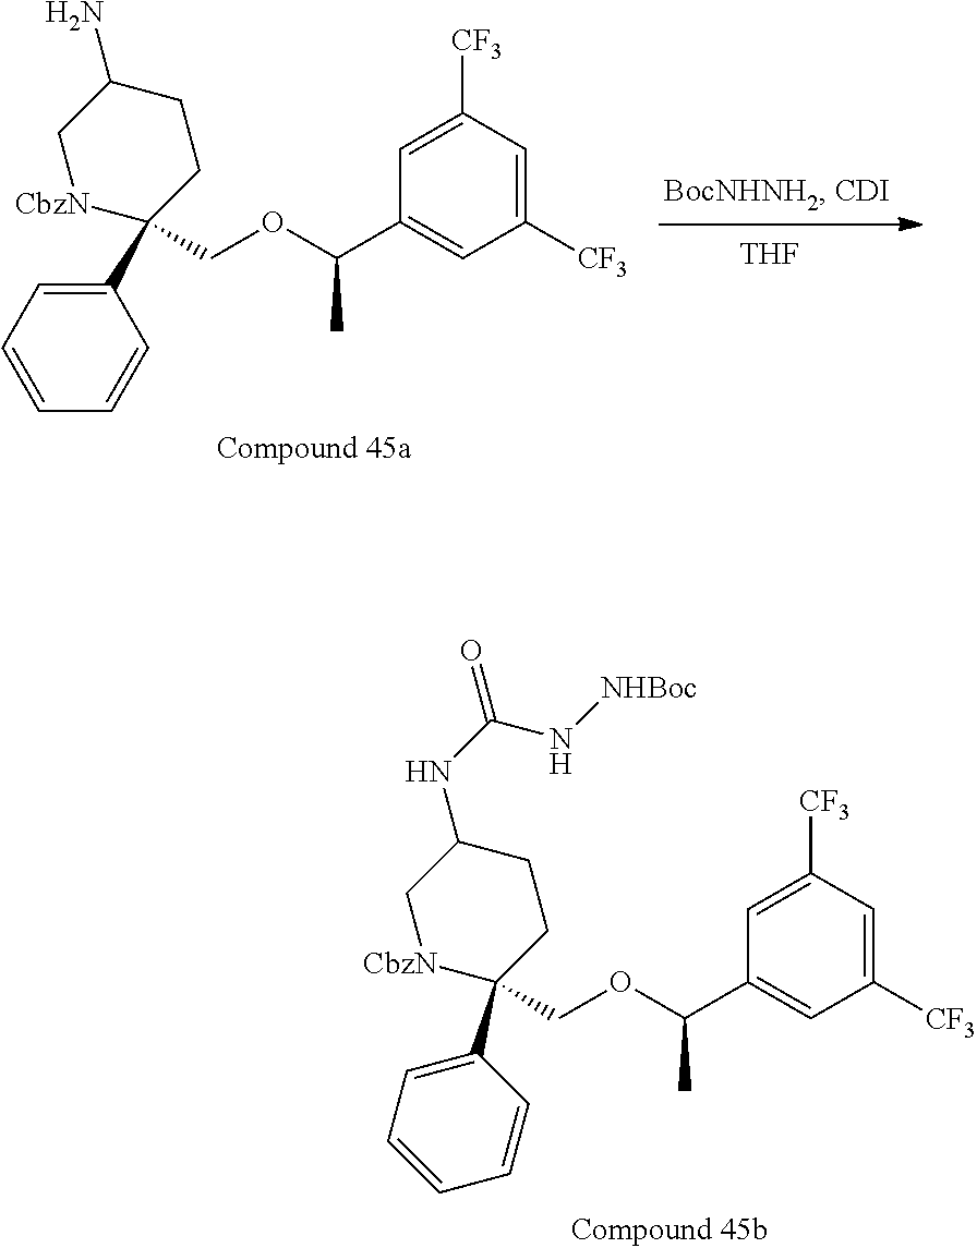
C1([CF3])=CC(C(OCC2(C3=CC=CC=C3)[CbzN]CC(N)CC2)C)=CC([CF3])=C1.[THF].C1([CF3])=CC(C(OCC2(C3=CC=CC=C3)[CbzN]CC(NC(N[NHBoc])=O)CC2)C)=CC([CF3])=C1
